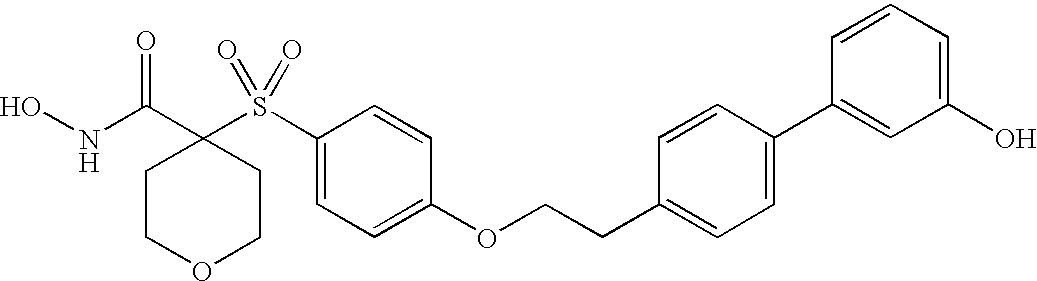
N(C(C1(S(C2=CC=C(OCCC3=CC=C(C4=CC(O)=CC=C4)C=C3)C=C2)(=O)=O)CCOCC1)=O)O
